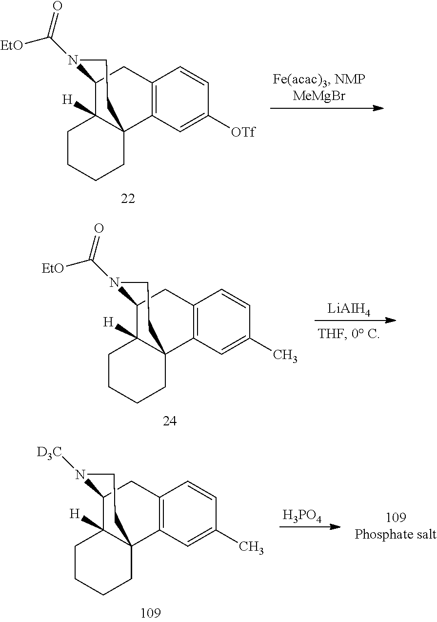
C12C3([H])C(C4=C(C1)C=CC([OTf])=C4)(CCCC3)CCN2C(=O)[EtO].C12C3([H])C(C4=C(C1)C=CC(C)=C4)(CCCC3)CCN2C(=O)[EtO].[LiAIH4].[H3PO4].C12C3([H])C(C4=C(C1)C=CC(C)=C4)(CCCC3)CCN2[D3C]
